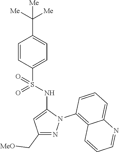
C1=CC(S(NC2=CC(C[MeO])=NN2C2=C3C(=CC=C2)N=CC=C3)(=O)=O)=CC=C1C([Me])([Me])[Me]
